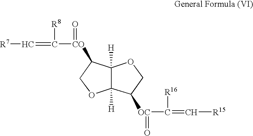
[R7]C=C([CO](=O)C1COC2([H])C1([H])OCC2[OC](C(=C[R15])[R16])=O)[R8]
